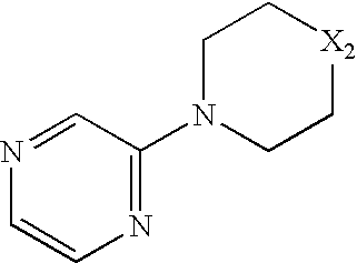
C1N(C2=NC=CN=C2)CC[X2]C1
